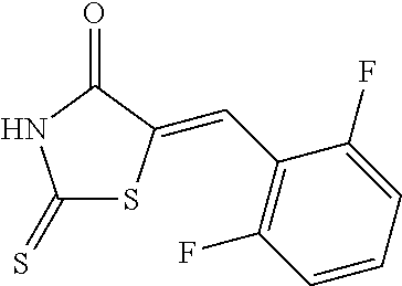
C1(=S)SC(=CC2=C(F)C=CC=C2F)C(=O)N1
